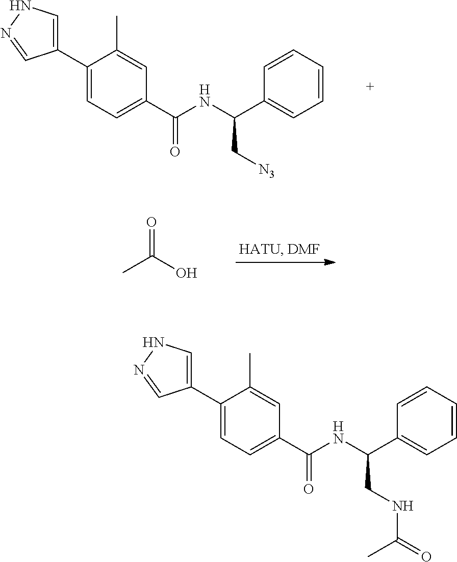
C1(C2=CC=C(C(=O)NC(C[N3])C3=CC=CC=C3)C=C2C)=CNN=C1.CC(O)=O.C1(C2=CC=C(C(=O)NC(CNC(=O)C)C3=CC=CC=C3)C=C2C)=CNN=C1
